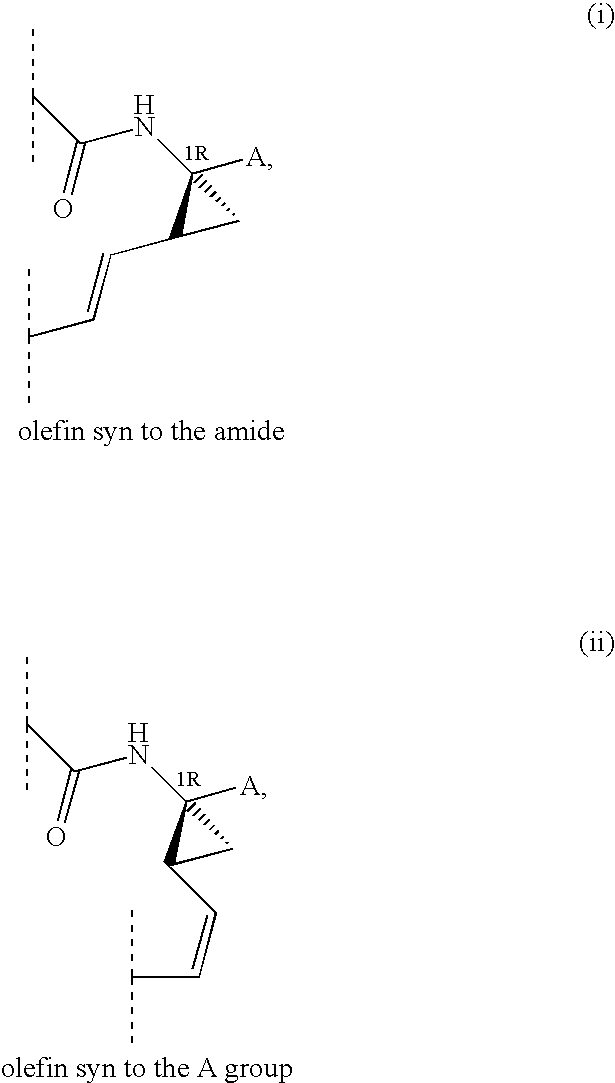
CC(C)C(NC1([A])C(C=CC(C)C)C1)=O.CC(C)C(NC1([A])C(C=CC(C)C)C1)=O
